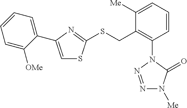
C1=CC=C([OMe])C(C2=CSC(SCC3=C(N4C(=O)N([Me])N=N4)C=CC=C3[Me])=N2)=C1
